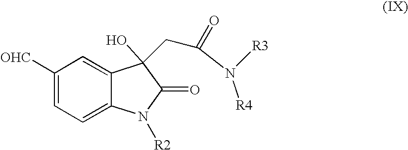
C1=C2C(=CC([OHC])=C1)C(O)(CC(N([R3])[R4])=O)C(=O)N2[R2]
